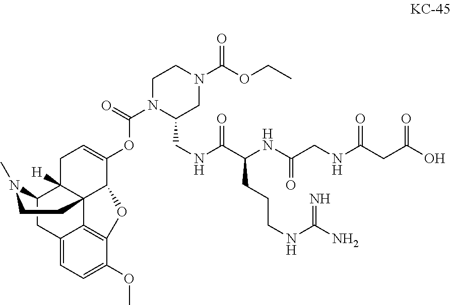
C12=CC=C(OC)C3=C1C14C([H])(C(C2)N(C)CC1)CC=C(OC(N1C(CNC(C(NC(=O)CNC(=O)CC(=O)O)CCCNC(=N)N)=O)CN(C(OCC)=O)CC1)=O)C4O3
